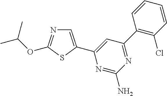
C1=CC=CC(C2=NC(N)=NC(C3=CN=C(OC(C)C)S3)=C2)=C1Cl
